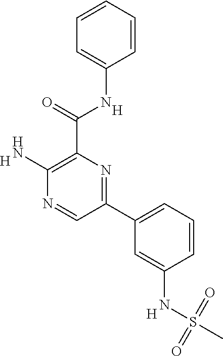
C1=C(NC(C2=C(N)N=CC(C3=CC=CC(NS(=O)(=O)C)=C3)=N2)=O)C=CC=C1.[H].[H].[H]
